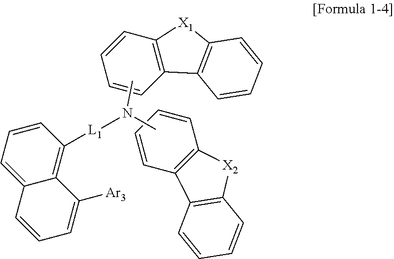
CN([L1]C1=C2C(=CC=C1)C=CC=C2[Ar3])C.C12=C([X1]C3=C1C=CC=C3)C=CC=C2.C1=CC2=C(C=C1)C1=C([X2]2)C=CC=C1
